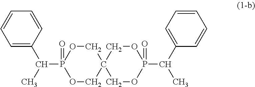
C1OP(C(C)C2=CC=CC=C2)(=O)OCC12COP(C(C1=CC=CC=C1)C)(=O)OC2
